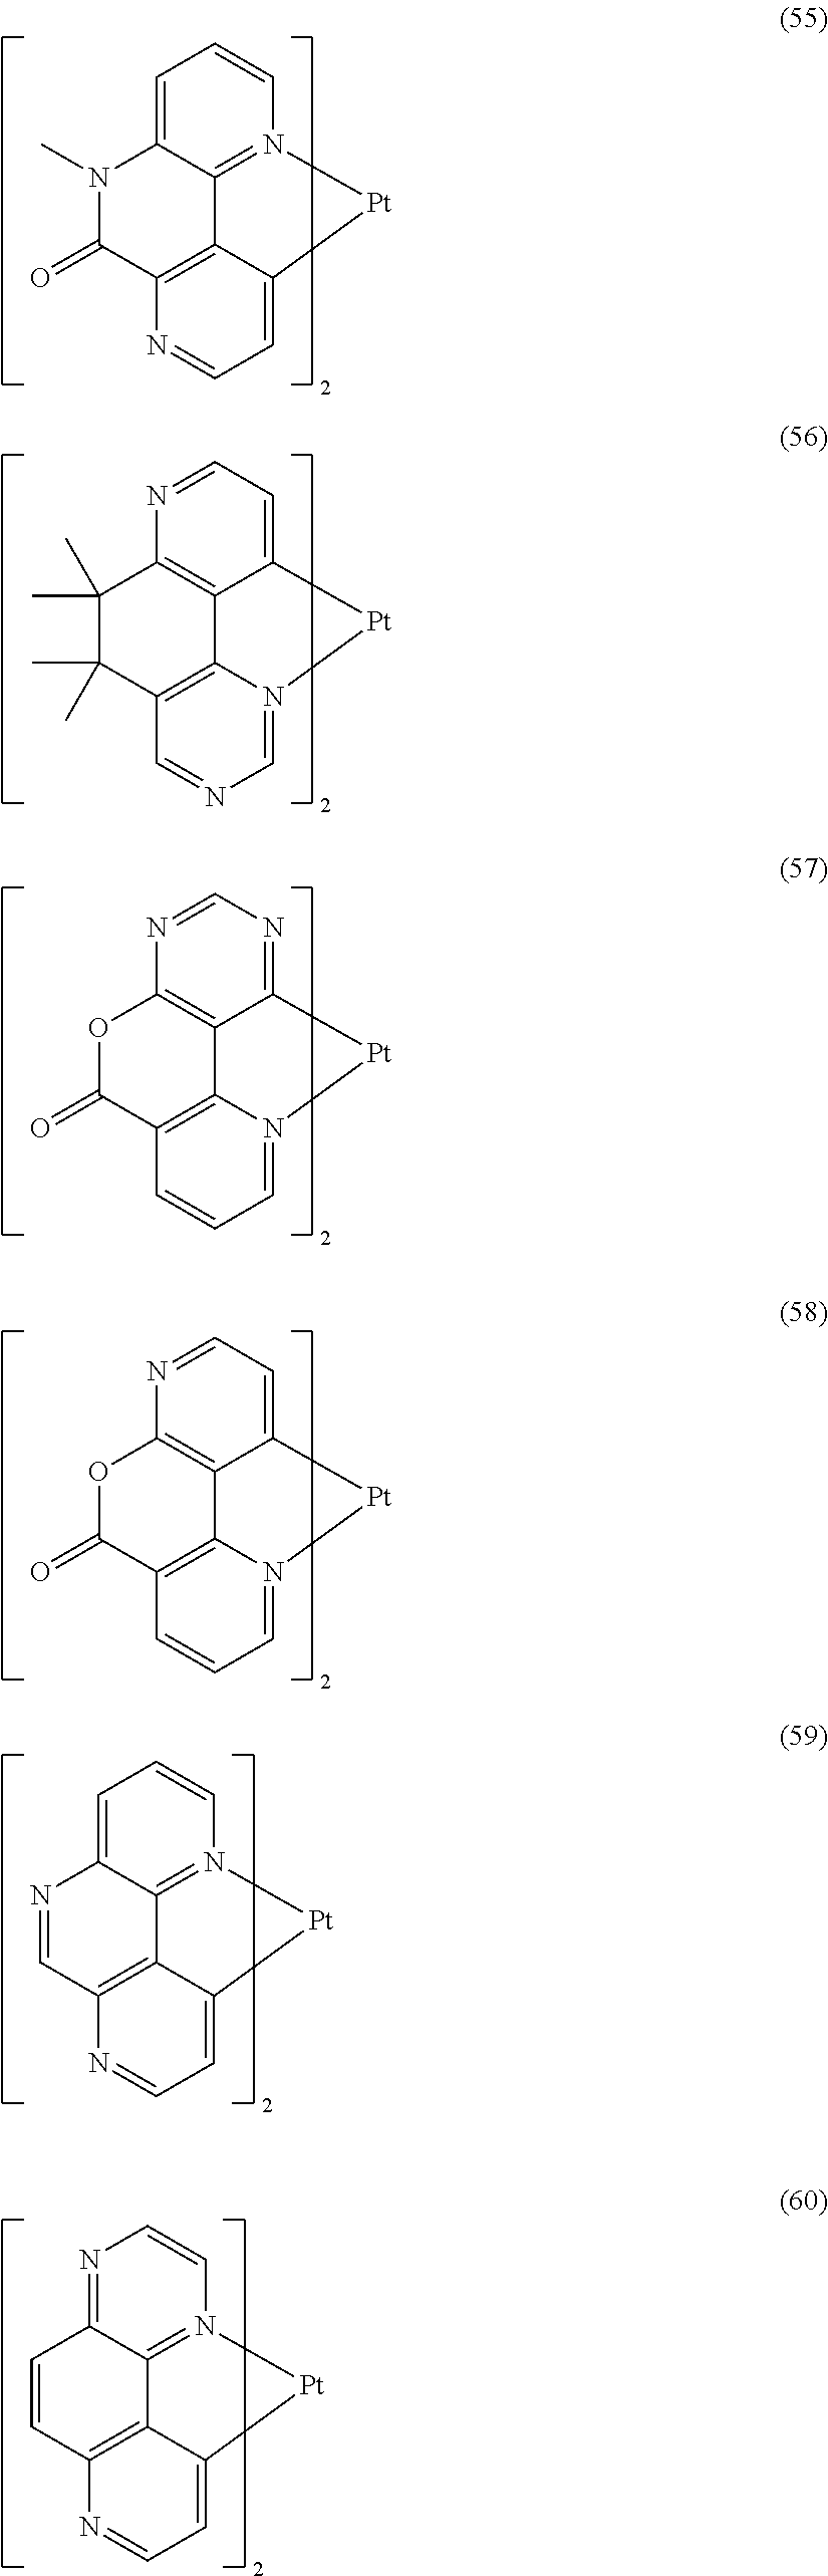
C12=C3C(=O)N(C)C4=CC=CN(=C14)[Pt]C2=CC=N3.C12=C3C(C)(C)C(C)(C)C4=C1C(=CC=N4)[Pt]N2=CN=C3.C12=C3C(=O)OC4=C1C(=NC=N4)[Pt]N2=CC=C3.C12=C3C(=O)OC4=C1C(=CC=N4)[Pt]N2=CC=C3.C12=C3C=NC4=CC=CN(=C14)[Pt]C2=CC=N3.C12=C3C=CC4=NC=CN(=C14)[Pt]C2=CC=N3
